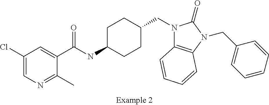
C1(Cl)=CN=C(C)C(C(NC2CCC(CN3C4=C(N(CC5=CC=CC=C5)C3=O)C=CC=C4)CC2)=O)=C1
